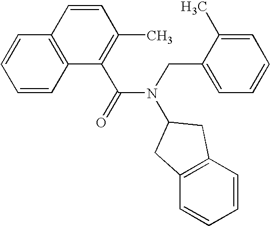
C1=CC2=C(C=C1)C=CC(C)=C2C(=O)N(CC1=CC=CC=C1C)C1CC2=C(C1)C=CC=C2
